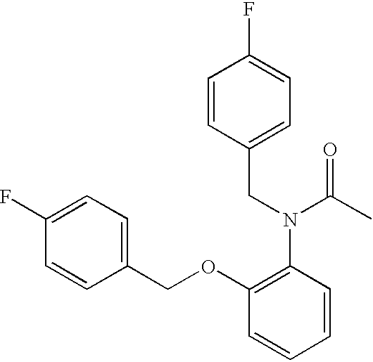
C1(COC2=C(N(CC3=CC=C(F)C=C3)C(C)=O)C=CC=C2)=CC=C(F)C=C1
